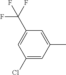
C1(C)=CC(C(F)(F)F)=CC(Cl)=C1
